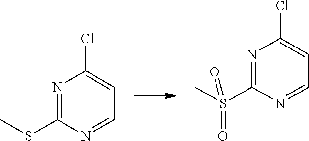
N1=C(SC)N=CC=C1Cl.N1=C(S(C)(=O)=O)N=CC=C1Cl
